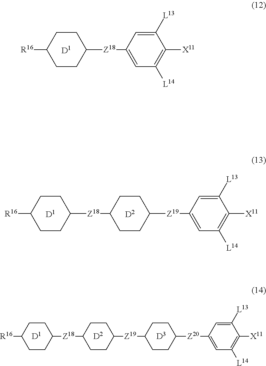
C1CC([Z18]C2CCC([Z19]C3=CC([L14])=C([X11])C([L13])=C3)CC2)CCC1[R16].C1CC([Z18]C2=CC([L14])=C([X11])C([L13])=C2)CCC1[R16].C1CC([Z18]C2CCC([Z19]C3CCC([Z20]C4=CC([L14])=C([X11])C([L13])=C4)CC3)CC2)CCC1[R16]
